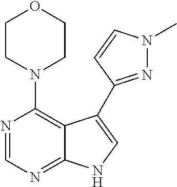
C12=NC=NC(N3CCOCC3)=C1C(C1=NN(C)C=C1)=CN2
